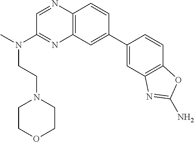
C1=C(C2=CC3=C(N=CC(N(C)CCN4CCOCC4)=N3)C=C2)C=CC2=C1N=C(N)O2
